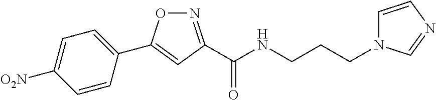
C1(C2=CC(C(NCCCN3C=CN=C3)=O)=NO2)=CC=C([O2N])C=C1
